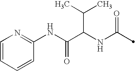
C(C(NC(=O)C)C(C)C)(=O)NC1=NC=CC=C1
